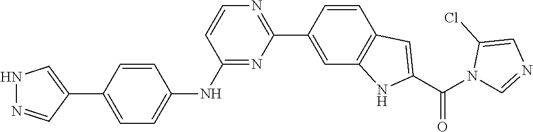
N1N=CC(C2=CC=C(NC3=NC(C4=CC5=C(C=C4)C=C(C(N4C=NC=C4Cl)=O)N5)=NC=C3)C=C2)=C1
